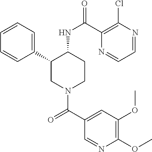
C1=CC=C(C2CN(C(C3=CC(OC)=C(OC)N=C3)=O)CCC2NC(=O)C2=C(Cl)N=CC=N2)C=C1
